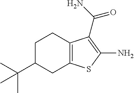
C1C(C(C)(C)C)CC2=C(C1)C(C(N)=O)=C(N)S2
